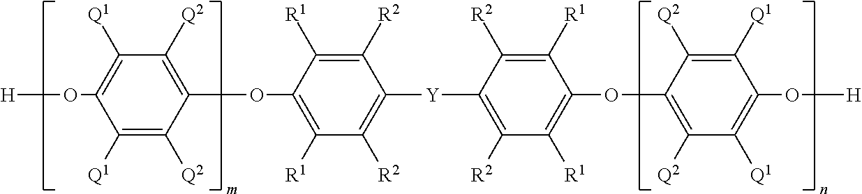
C1(OC2=C([R1])C([R2])=C([Y]C3=C([R2])C([R1])=C(OC4=C([Q2])C([Q1])=C(O[H])C([Q1])=C4[Q2])C([R1])=C3[R2])C([R2])=C2[R1])=C([Q2])C([Q1])=C(O[H])C([Q1])=C1[Q2]
